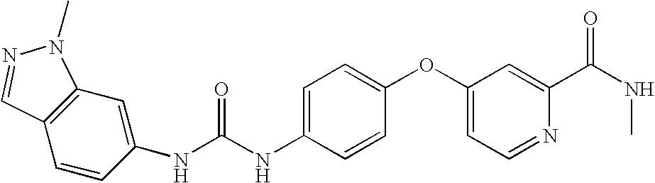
C1(NC(NC2=CC=C(OC3=CC=NC(C(NC)=O)=C3)C=C2)=O)=CC2=C(C=C1)C=NN2C
